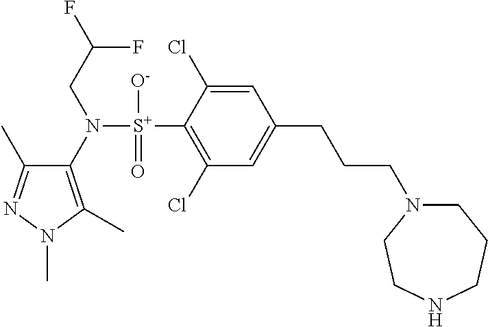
C1(C)=NN(C)C(C)=C1N([S+](C1=C(Cl)C=C(CCCN2CCCNCC2)C=C1Cl)([O-])=O)CC(F)F
